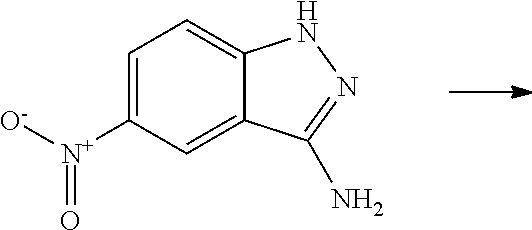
C1=C([N+]([O-])=O)C=C2C(=C1)NN=C2N
